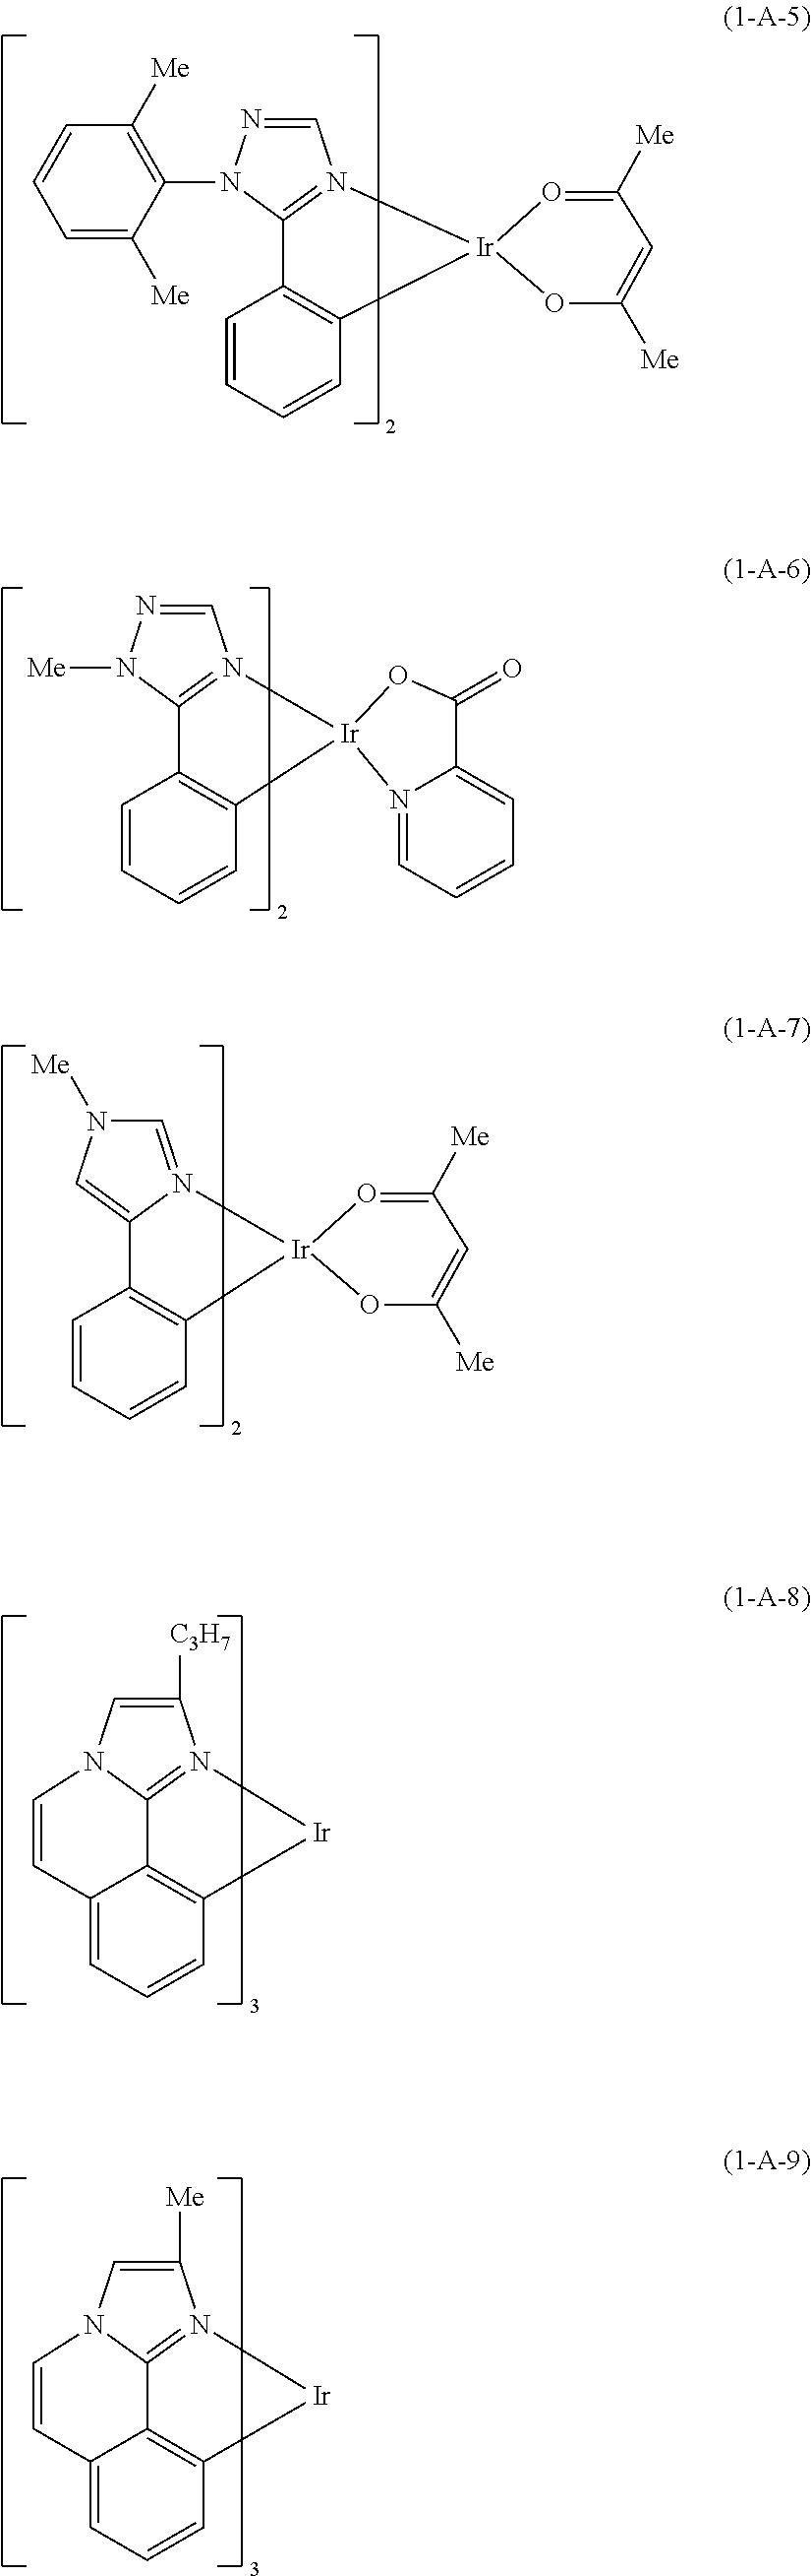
C1=CC=CC2=C1C1=N(C=NN1C1=C([Me])C=CC=C1[Me])[Ir]21OC([Me])=CC([Me])=O1.C1=CC=CC2=C1C1=N(C=NN1[Me])[Ir]21N2=CC=CC=C2C(=O)O1.C1=CC=CC2=C1C1=CN([Me])C=N1[Ir]21OC([Me])=CC([Me])=O1.C12=CC=CC3=C1C1=N(C([Me])=CN1C=C2)[Ir]3.C12=CC=CC3=C1C1=N(C([C3H7])=CN1C=C2)[Ir]3
